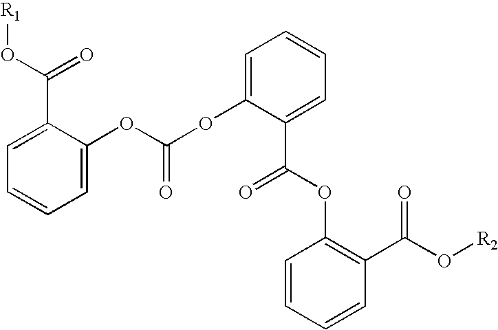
C1=C(OC(OC2=CC=CC=C2C(OC2=C(C(O[R2])=O)C=CC=C2)=O)=O)C(C(O[R1])=O)=CC=C1
